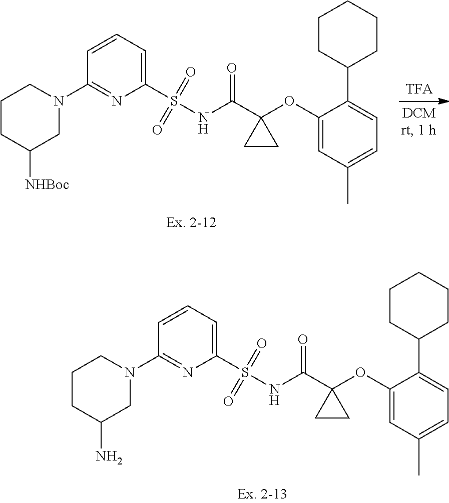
C1=CC(N2CCCC([NHBoc])C2)=NC(S(NC(=O)C2(OC3=CC(C)=CC=C3C3CCCCC3)CC2)(=O)=O)=C1.C1=CC(N2CCCC(N)C2)=NC(S(NC(=O)C2(OC3=CC(C)=CC=C3C3CCCCC3)CC2)(=O)=O)=C1
